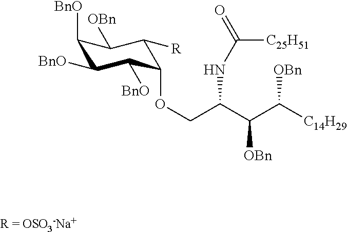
C1([BnO])C([BnO])C([BnO])C(OCC(C(C([C14H29])[OBn])[OBn])NC(=O)[C25H51])C([R])C1[OBn]
